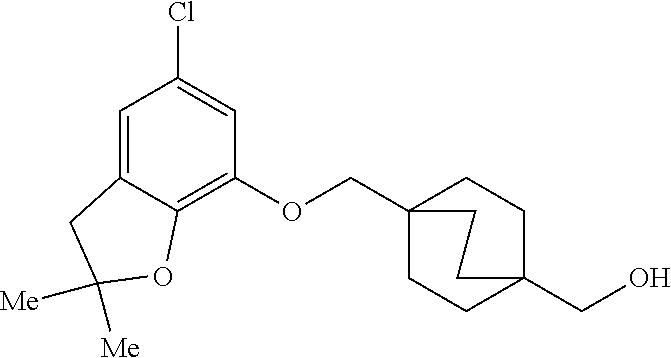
C(OC1=C2C(=CC(Cl)=C1)CC([Me])([Me])O2)C12CCC(CO)(CC1)CC2
